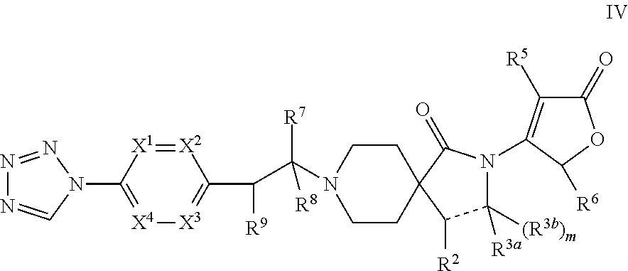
N1=NN(C2=[X4][X3]=C(C([R9])C(N3CCC4(CC3)C([R2])C([(R3b)m])([R3a])N(C3=C([R5])C(=O)OC3[R6])C4=O)([R8])[R7])[X2]=[X1]2)C=N1
